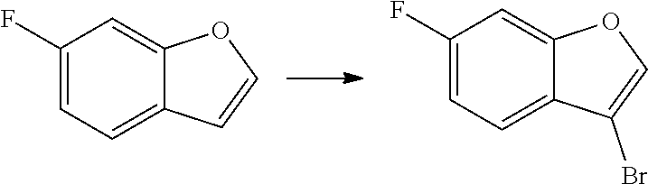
C1(F)=CC=C2C(=C1)OC=C2.C1(F)=CC=C2C(=C1)OC=C2Br
